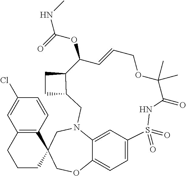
C1CC2(C3=C(C1)C=C(Cl)C=C3)COC1=CC=C3C=C1N(C2)CC1C(CC1)C(OC(=O)NC)C=CCOC(C)(C)C(=O)NS3(=O)=O
